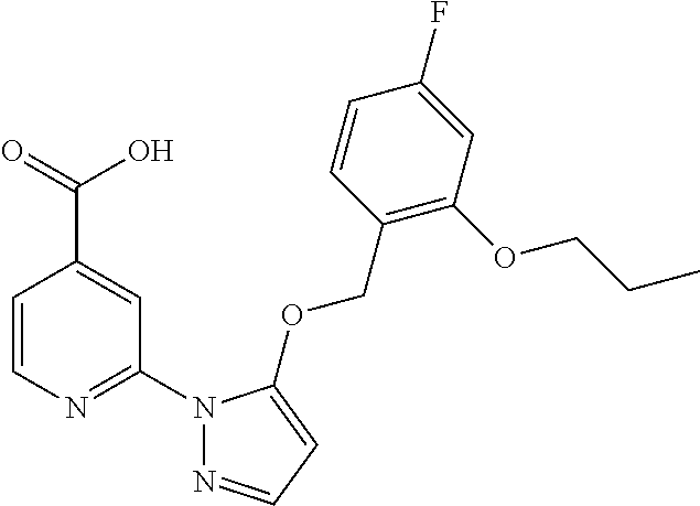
C1=CN=C(N2N=CC=C2OCC2=C(OCCC)C=C(F)C=C2)C=C1C(=O)O
